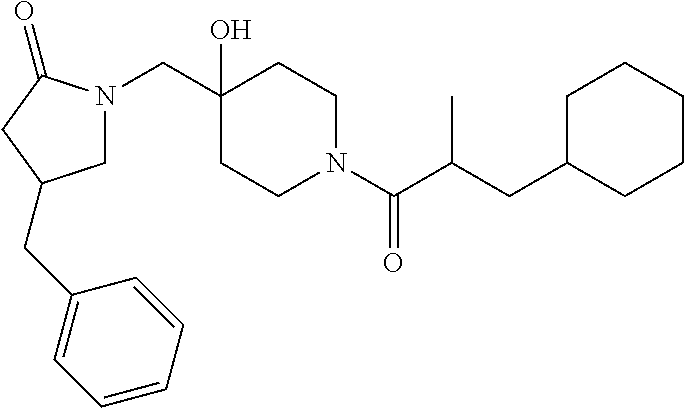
C(C1(O)CCN(C(C(CC2CCCCC2)C)=O)CC1)N1CC(CC2=CC=CC=C2)CC1=O
